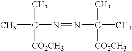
CC(C)([CO2CH3])N=NC(C)(C)[CO2CH3]
